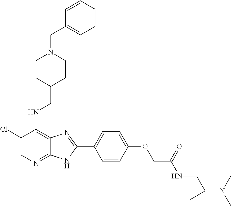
C1(Cl)=CN=C2C(=C1NCC1CCN(CC3=CC=CC=C3)CC1)N=C(C1=CC=C(OCC(NCC(N(C)C)(C)C)=O)C=C1)N2
